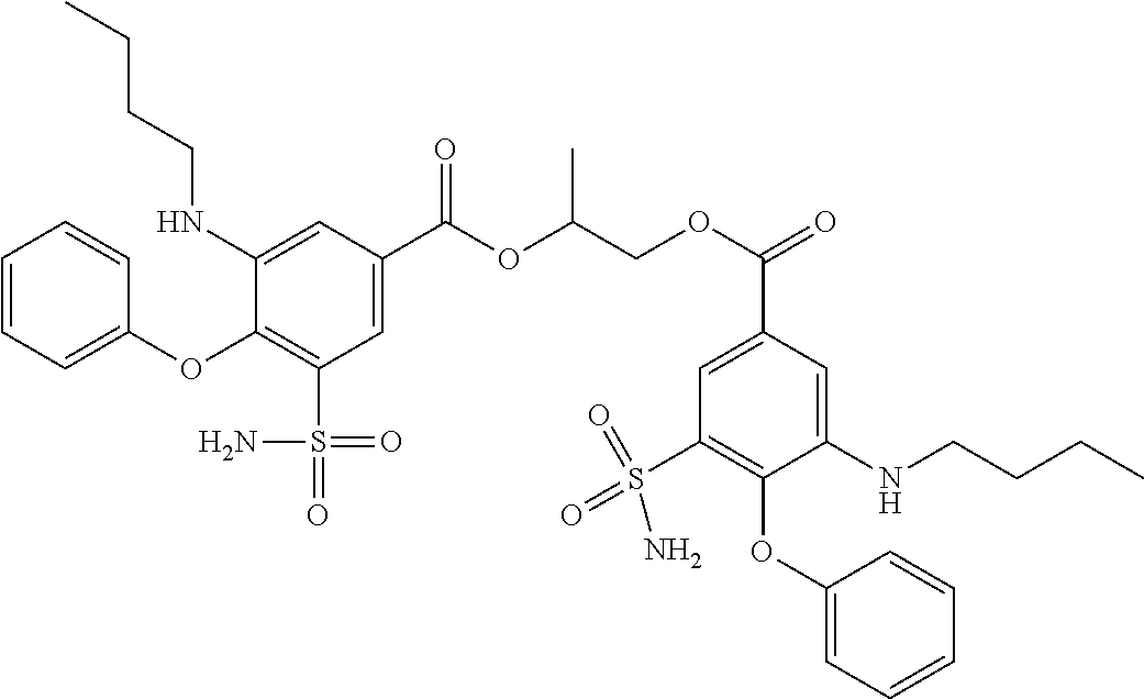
C1=CC=C(OC2=C(S(N)(=O)=O)C=C(C(OC(COC(=O)C3=CC(S(=O)(=O)N)=C(OC4=CC=CC=C4)C(NCCCC)=C3)C)=O)C=C2NCCCC)C=C1
